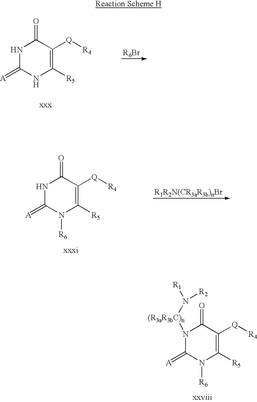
C1(=[A])NC([R5])=C([Q][R4])C(=O)N1.[R6Br].C1(=[A])N([R6])C([R5])=C([Q][R4])C(=O)N1.C1(=[A])N([R6])C([R5])=C([Q][R4])C(=O)N1[(R3aR3bC)n]N([R2])[R1]
